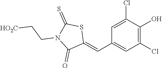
C1=C(Cl)C(O)=C(Cl)C=C1C=C1SC(=S)N(CC[HO2C])C1=O
